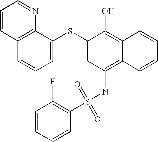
C1=CC2=C(N=C1)C(SC1=CC(NS(=O)(=O)C3=C(F)C=CC=C3)=C3C(=C1O)C=CC=C3)=CC=C2
